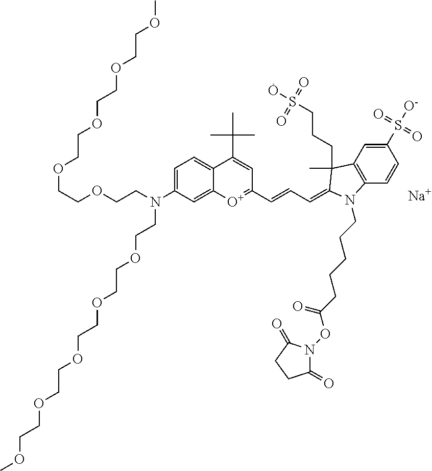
C1=C(N(CCOCCOCCOCCOCCOC)CCOCCOCCOCCOCCOC)C=C2C(=C1)C(C(C)(C)C)=CC(C=CC=C1C(C)(CCCS(O)(=O)=O)C3=C(C=CC(S([O-])(=O)=O)=C3)N1CCCCCC(ON1C(=O)CCC1=O)=O)=[O+]2.[Na]
